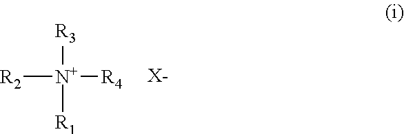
[R3][N+]([R1])([R4])[R2].[X-]
